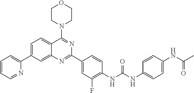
C1=CC=NC(C2=CC=C3C(=C2)N=C(C2=CC(F)=C(NC(NC4=CC=C(NC(C)=O)C=C4)=O)C=C2)N=C3N2CCOCC2)=C1
